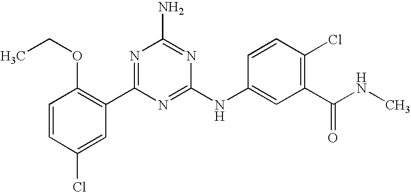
C1=CC(Cl)=CC(C2=NC(N)=NC(NC3=CC(C(NC)=O)=C(Cl)C=C3)=N2)=C1OCC
